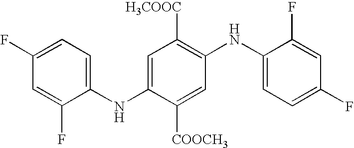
C1=C(F)C(NC2=CC([H3COOC])=C(NC3=CC=C(F)C=C3F)C=C2[COOCH3])=CC=C1F
